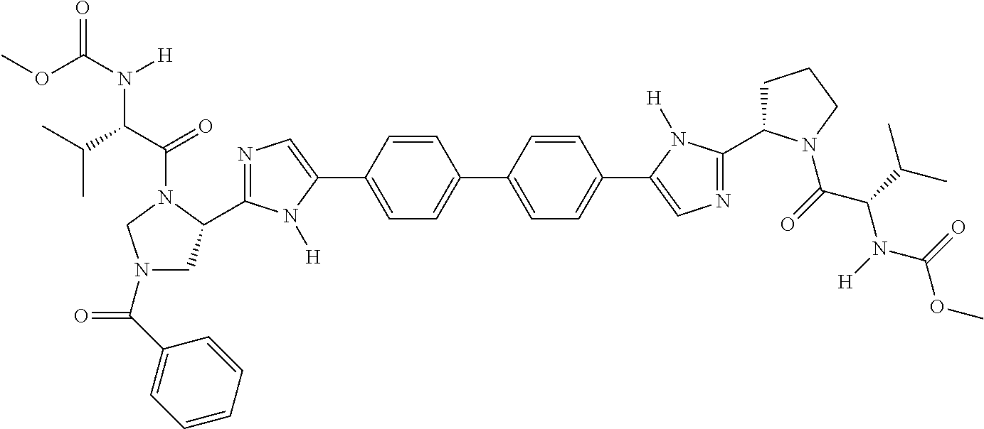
N1=C(C2CN(C(C3=CC=CC=C3)=O)CN2C(C(C(C)C)N(C(OC)=O)[H])=O)N([H])C(C2=CC=C(C3=CC=C(C4=CN=C(C5CCCN5C(=O)C(C(C)C)N(C(OC)=O)[H])N4[H])C=C3)C=C2)=C1
